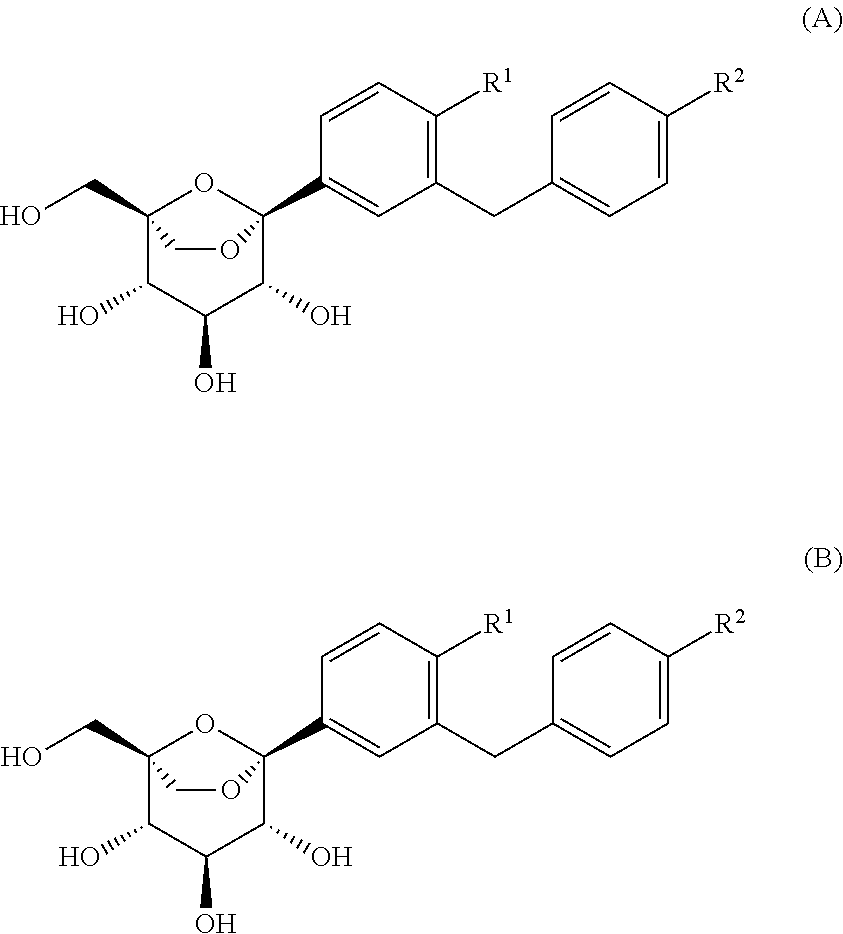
C12(CO)C(O)C(O)C(O)C(C3=CC(CC4=CC=C([R2])C=C4)=C([R1])C=C3)(O1)OC2.C12(CO)C(O)C(O)C(O)C(C3=CC(CC4=CC=C([R2])C=C4)=C([R1])C=C3)(O1)OC2
